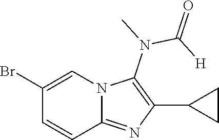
BrC1=CN2C(=NC(C3CC3)=C2N(C(=O)[H])C)C=C1
